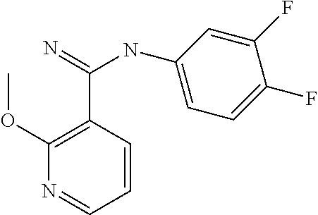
C1=CC(C(=N)NC2=CC=C(F)C(F)=C2)=C(OC)N=C1
